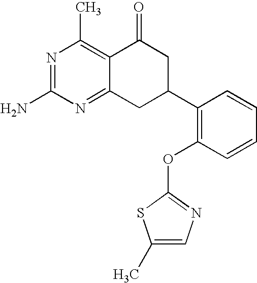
C12=NC(N)=NC(C)=C1C(=O)CC(C1=C(OC3=NC=C(C)S3)C=CC=C1)C2
